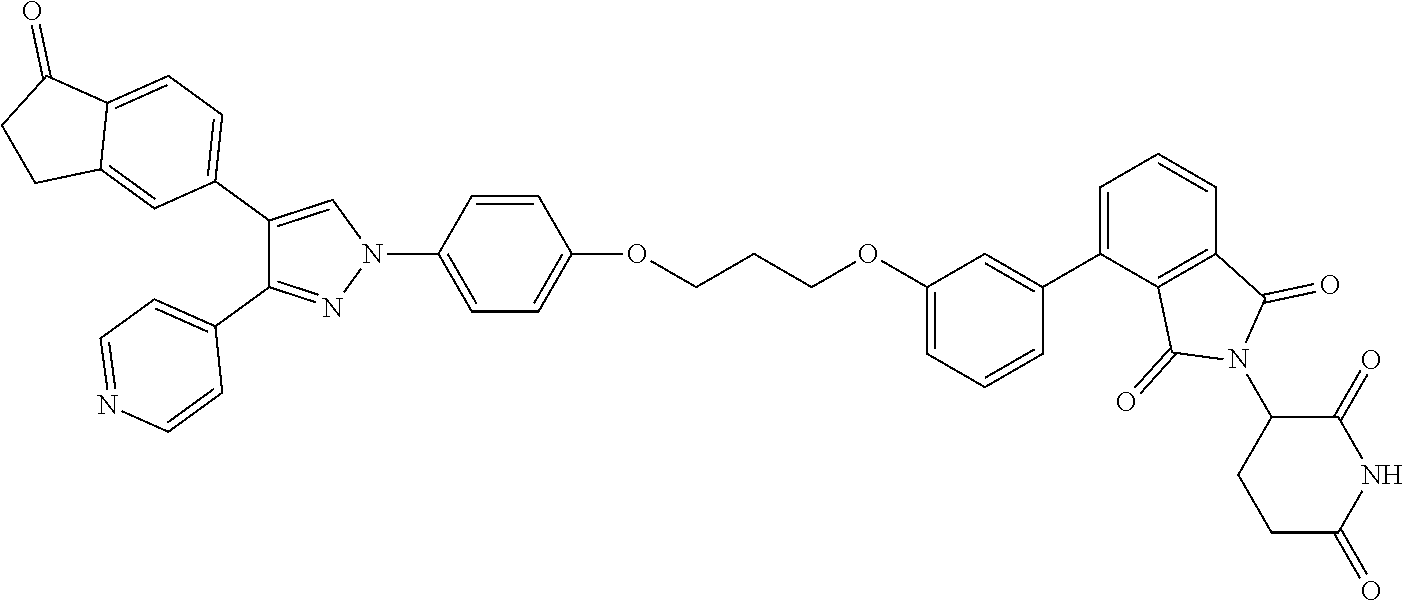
N1(C2=CC=C(OCCCOC3=CC=CC(C4=CC=CC5=C4C(=O)N(C4CCC(=O)NC4=O)C5=O)=C3)C=C2)C=C(C2=CC=C3C(=C2)CCC3=O)C(C2=CC=NC=C2)=N1
